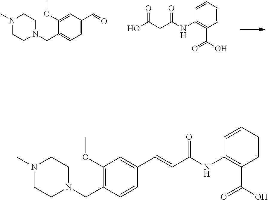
C1(OC)=CC(C=O)=CC=C1CN1CCN(C)CC1.OC(CC(NC1=C(C(O)=O)C=CC=C1)=O)=O.C1(OC)=C(CN2CCN(C)CC2)C=CC(C=CC(NC2=C(C(O)=O)C=CC=C2)=O)=C1
